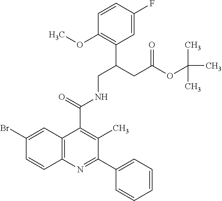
C1=CC(F)=CC(C(CC(OC(C)(C)C)=O)CNC(C2=C(C)C(C3=CC=CC=C3)=NC3=C2C=C(Br)C=C3)=O)=C1OC
